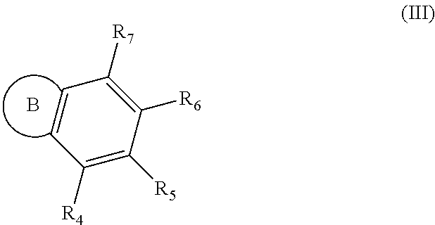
C1([R4])=C([R5])C([R6])=C([R7])C=C1.B
